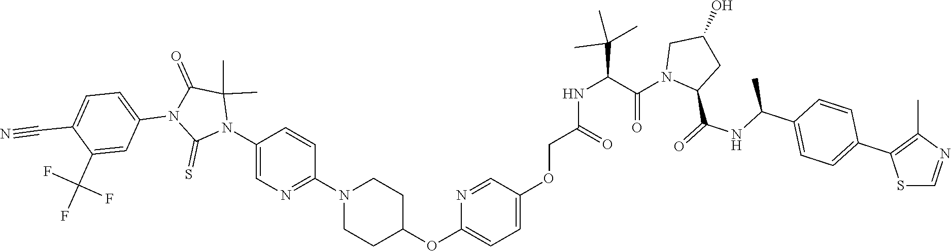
C1(N2C(C)(C)C(=O)N(C3=CC=C(C#N)C(C(F)(F)F)=C3)C2=S)=CN=C(N2CCC(OC3=CC=C(OCC(NC(C(C)(C)C)C(N4C(C(=O)NC(C5=CC=C(C6=C(C)N=CS6)C=C5)C)CC(O)C4)=O)=O)C=N3)CC2)C=C1
